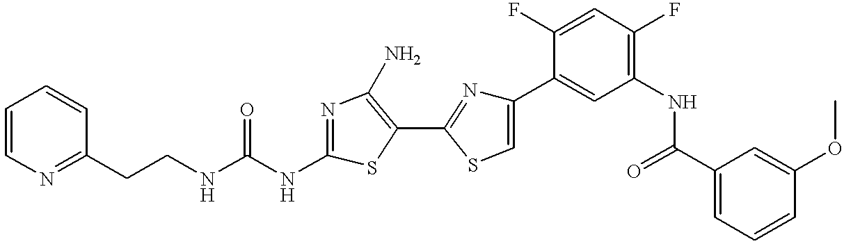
C(CNC(NC1=NC(N)=C(C2=NC(C3=CC(NC(C4=CC=CC(OC)=C4)=O)=C(F)C=C3F)=CS2)S1)=O)C1=NC=CC=C1
